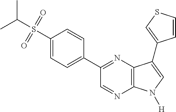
CC(S(=O)(=O)C1=CC=C(C2=NC3=C(N=C2)N([H])C=C3C2=CSC=C2)C=C1)C
